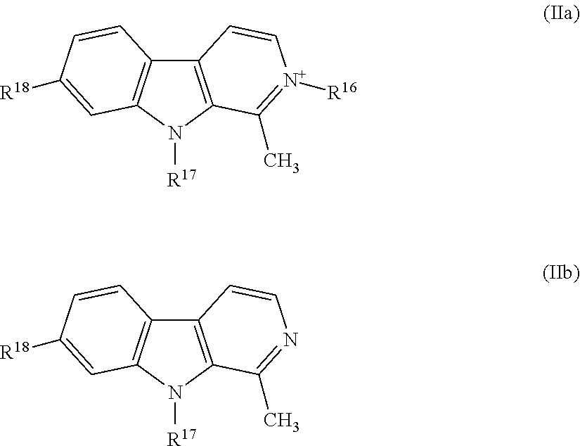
C12=C(N([R17])C3=C1C=CC([R18])=C3)C(C)=[N+]([R16])C=C2.C12=C(N([R17])C3=C1C=CC([R18])=C3)C(C)=NC=C2
